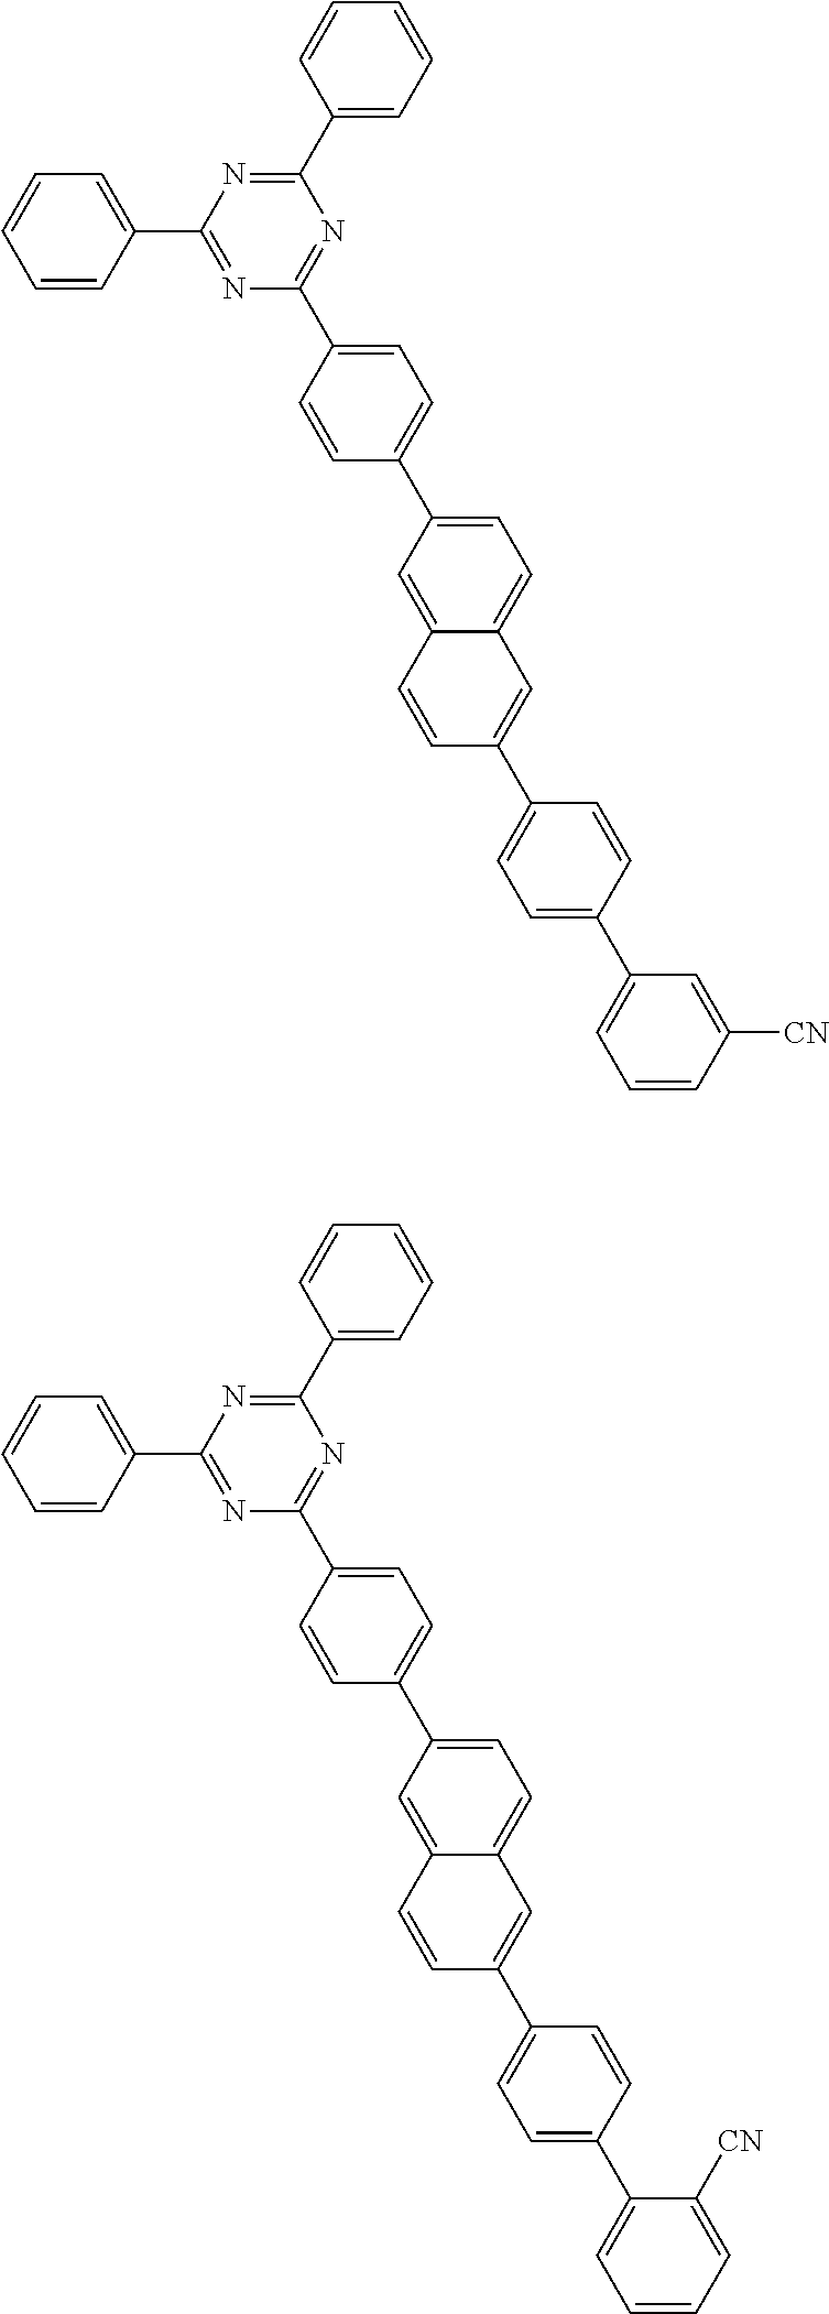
C1=CC(C2=NC(C3=CC=C(C4=CC=C5C(=C4)C=CC(C4=CC=C(C6=CC=CC([CN])=C6)C=C4)=C5)C=C3)=NC(C3=CC=CC=C3)=N2)=CC=C1.C1=CC(C2=NC(C3=CC=C(C4=CC=C5C(=C4)C=CC(C4=CC=C(C6=CC=CC=C6[CN])C=C4)=C5)C=C3)=NC(C3=CC=CC=C3)=N2)=CC=C1
